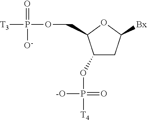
C1(OP(=O)([-O])[T4])CC([Bx])OC1COP(=O)([O-])[T3]
